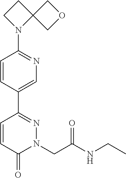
C1=CC(C2=NN(CC(NCC)=O)C(=O)C=C2)=CN=C1N1C2(CC1)COC2
